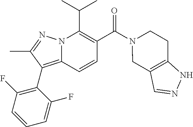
CC(C)C1=C(C(N2CCC3=C(C2)C=NN3)=O)C=CC2=C(C3=C(F)C=CC=C3F)C(C)=NN12
